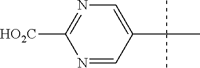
[HO2C]C1=NC=C(C(C)(C)C)C=N1
